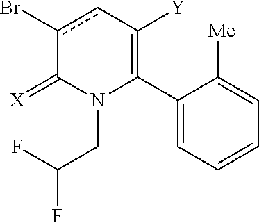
C1(C2=C([Y])cc(Br)C(=[X])N2CC(F)F)=CC=CC=C1[Me]
